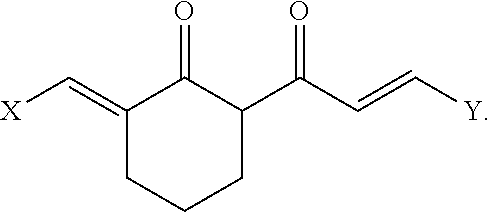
[X]C=C1C(=O)C(C(C=C[Y])=O)CCC1
